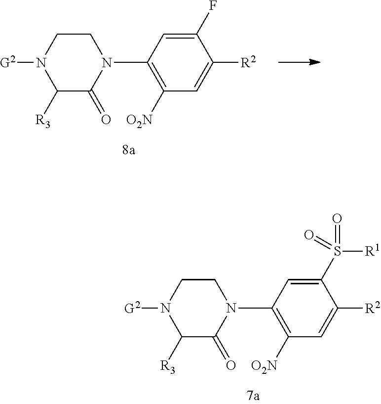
N1([G2])C([R3])C(=O)N(C2=C([O2N])C=C([R2])C(F)=C2)CC1.N1([G2])C([R3])C(=O)N(C2=C([O2N])C=C([R2])C(S(=O)(=O)[R1])=C2)CC1
